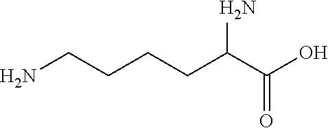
C(CCCC(C(O)=O)N)N
